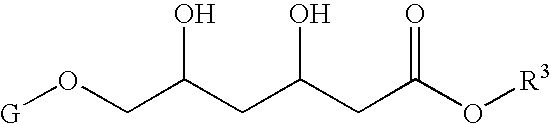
[G]OCC(CC(CC(O[R3])=O)O)O
